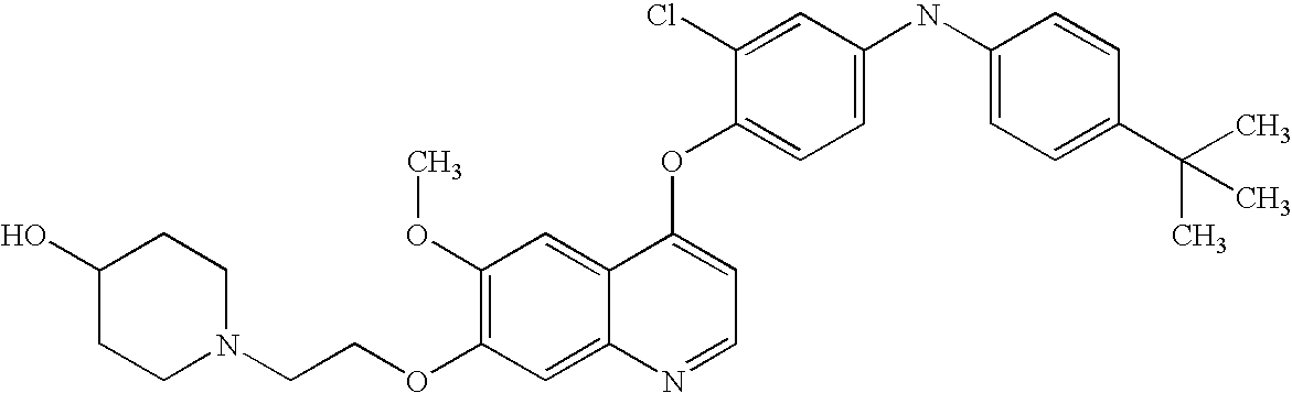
N1(CCOC2=C(OC)C=C3C(=C2)N=CC=C3OC2=CC=C(NC3=CC=C(C(C)(C)C)C=C3)C=C2Cl)CCC(O)CC1
